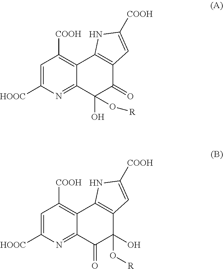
C1=C([HOOC])N=C2C(=C1[COOH])C1=C(C(=O)C2(O)O[R])C=C([COOH])N1.C1=C([HOOC])N=C2C(=C1[COOH])C1=C(C(O[R])(O)C2=O)C=C([COOH])N1
